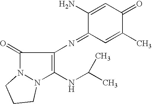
C1(=O)N2N(C(NC(C)C)=C1N=C1C=C(C)C(=O)C=C1N)CCC2
